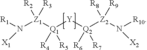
N([X2])([R10])[Z2]([R9])([R8])[Q2]([R6])([Y][Q1]([R4])([Z1](N([X1])[R1])([R2])[R3])[R5])[R7]
